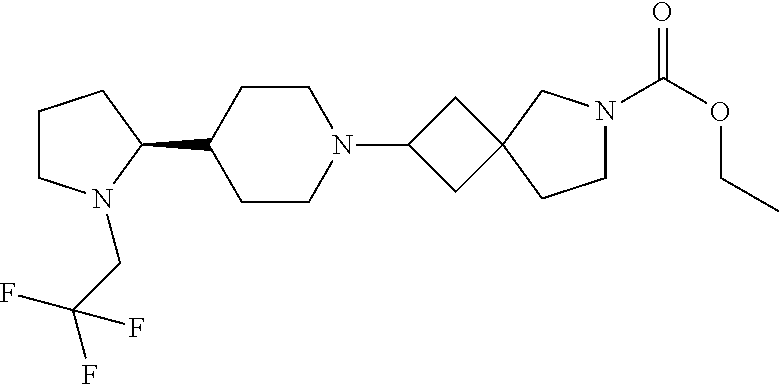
C1CN(CC(F)(F)F)C(C2CCN(C3CC4(C3)CCN(C(OCC)=O)C4)CC2)C1
